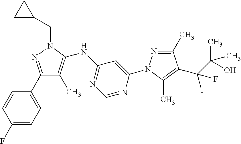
C1(F)=CC=C(C2=NN(CC3CC3)C(NC3=NC=NC(N4N=C(C)C(C(F)(C(C)(C)O)F)=C4C)=C3)=C2C)C=C1
